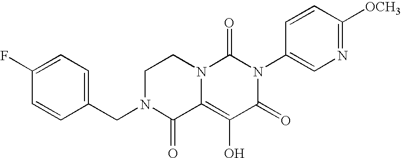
C1(F)=CC=C(CN2C(=O)C3=C(O)C(=O)N(C4=CN=C([OCH3])C=C4)C(=O)N3CC2)C=C1
